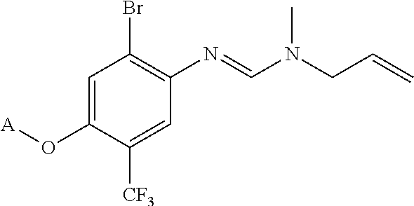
C1=C(O[A])C([CF3])=CC(N=CN(CC=C)C)=C1Br
